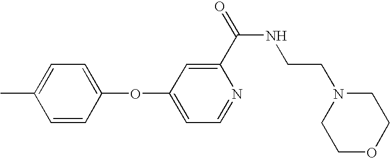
CC1=CC=C(OC2=CC=NC(C(=O)NCCN3CCOCC3)=C2)C=C1
